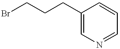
C1(CCCBr)=CN=CC=C1
